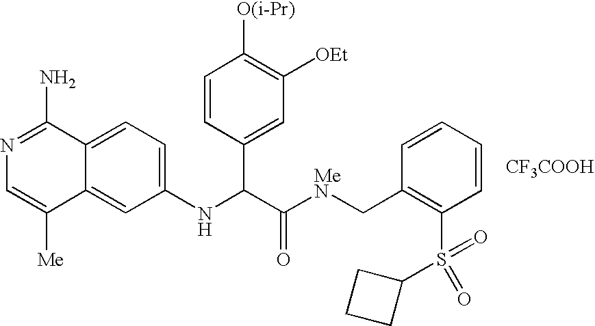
C1(NC(C([MeN]CC2=C(S(=O)(C3CCC3)=O)C=CC=C2)=O)C2=CC([OEt])=C([O(i-Pr)])C=C2)=CC=C2C(=C1)C([Me])=CN=C2N.[CF3COOH]
